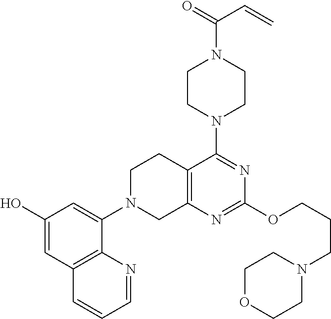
C12=C(N=C(OCCCN3CCOCC3)N=C1N1CCN(C(C=C)=O)CC1)CN(C1=CC(O)=CC3=C1N=CC=C3)CC2
